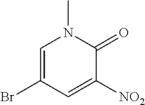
C1=C(Br)C=C([NO2])C(=O)N1C
